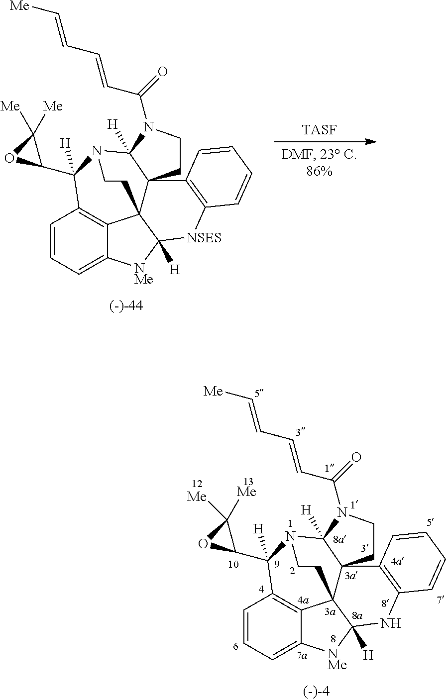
C1=CC=C2C3=C1C(C1OC1([Me])[Me])([H])N1C4([H])C5(C3(C([H])([NMe]2)NC2=C5C=CC=C2)CC1)CCN4C(=O)C=CC=C[Me].[TASF].C1=CC=C2C3=C1C(C1OC1([Me])[Me])([H])N1C4([H])C5(C3(C([H])([NMe]2)[NSES]C2=C5C=CC=C2)CC1)CCN4C(=O)C=CC=C[Me]
